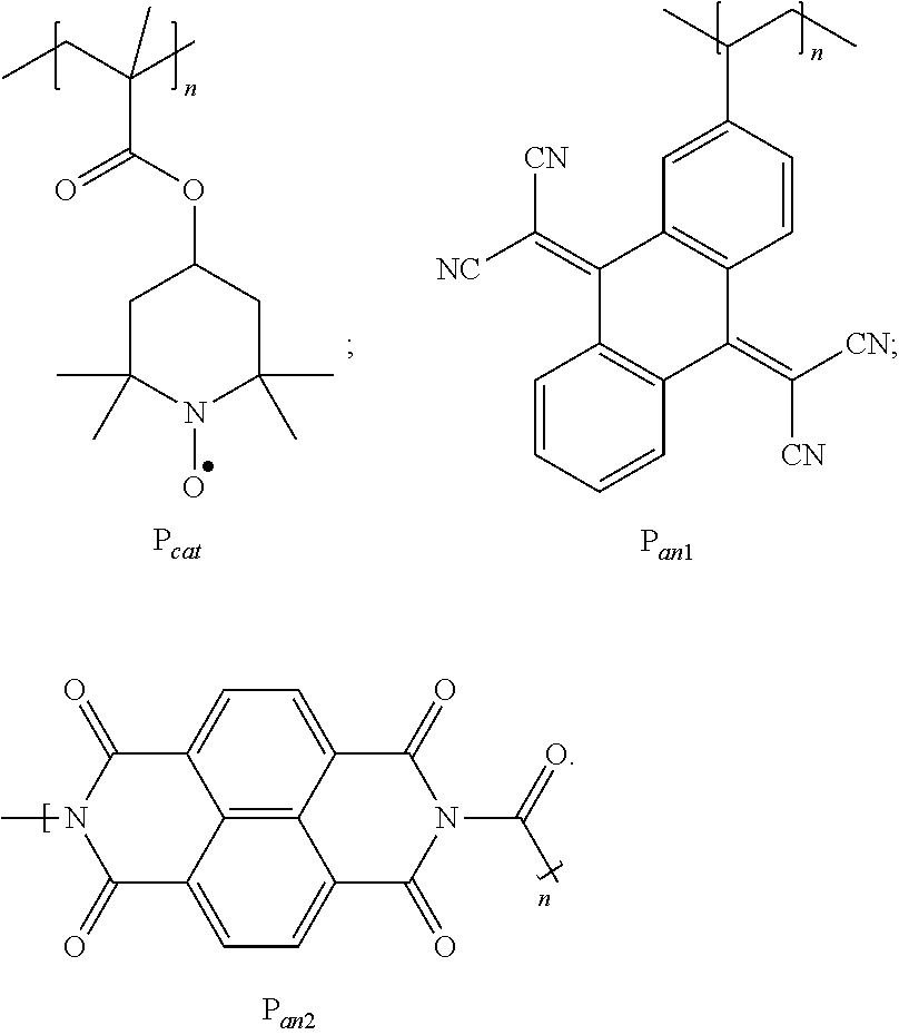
C(C1=CC2=C(C=C1)C(=C([CN])[CN])C1=C(C2=C([CN])[NC])C=CC=C1)(CC)C.C1C(C)(C)N(O)C(C)(C)CC1OC(C(C)(C)CC)=O.C1=C2C3=C4C(=C1)C(=O)N(C(C)=O)C(=O)C4=CC=C3C(=O)N(C)C2=O
